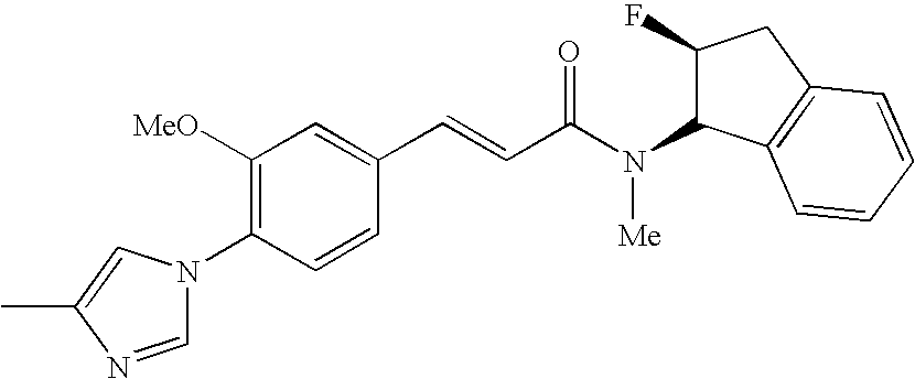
C1([OMe])=C(N2C=NC(C)=C2)C=CC(C=CC(N([Me])C2C(F)CC3=C2C=CC=C3)=O)=C1
